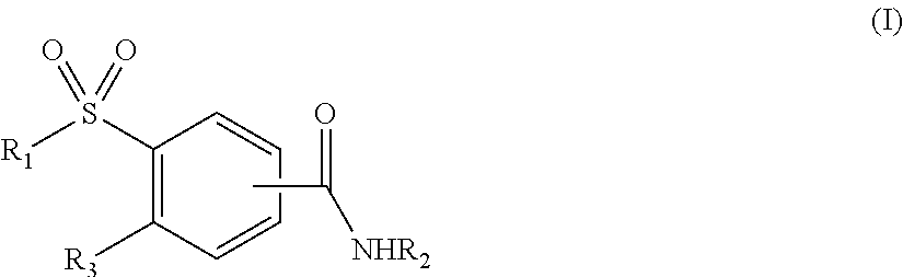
C1(S([R1])(=O)=O)=C([R3])C=CC=C1.CC([NHR2])=O
